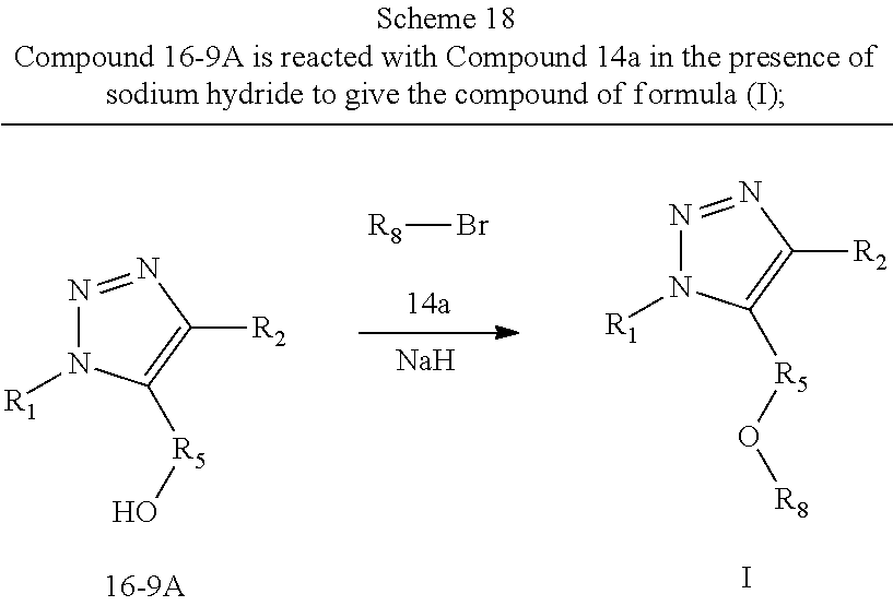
[R8]Br.N1=NC([R2])=C([R5]O)N1[R1].[Na].N1=NC([R2])=C([R5]O[R8])N1[R1].I
